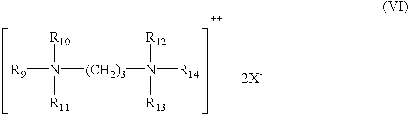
[R9]N([R10])([R11])[(CH2)3]N([R14])([R12])[R13]
